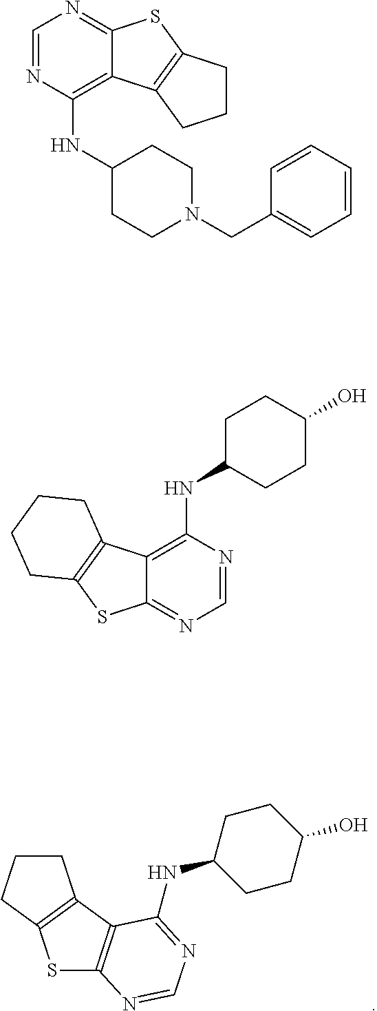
S1C2=C(C3=C1CCC3)C(NC1CCC(O)CC1)=NC=N2.C1=NC(NC2CCN(CC3=CC=CC=C3)CC2)=C2C(=N1)SC1=C2CCC1.C1=NC(NC2CCC(O)CC2)=C2C(=N1)SC1=C2CCCC1
